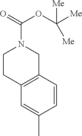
C1CC2=C(CN1C(=O)OC([Me])([Me])[Me])C=CC(C)=C2
